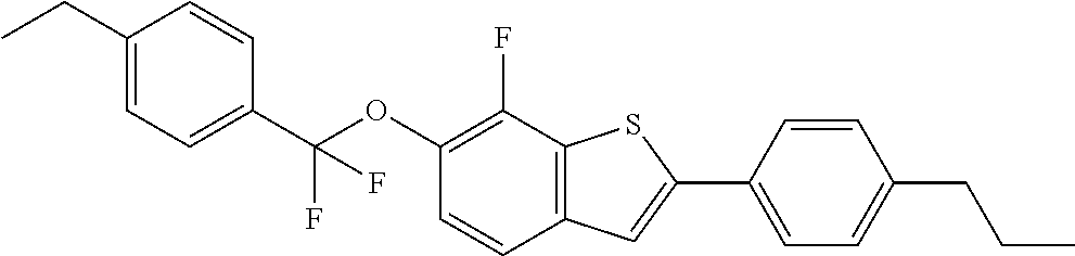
CCC1=CC=C(C(OC2=C(F)C3=C(C=C2)C=C(C2=CC=C(CCC)C=C2)S3)(F)F)C=C1
